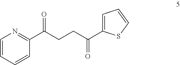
C1=CC=CC(C(CCC(C2=CC=CS2)=O)=O)=N1
